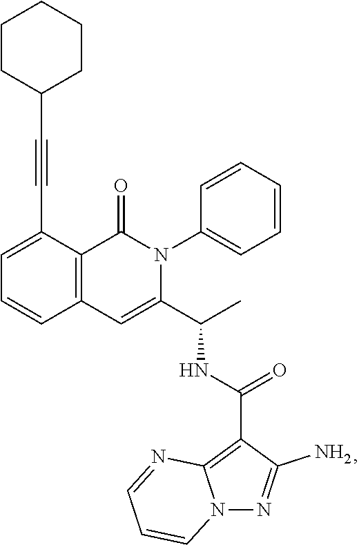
C1=C(C#CC2CCCCC2)C2=C(C=C1)C=C(C(C)NC(=O)C1=C3N(N=C1N)C=CC=N3)N(C1=CC=CC=C1)C2=O
